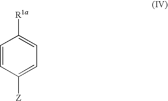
C1=CC([Z])=CC=C1[R1a]
